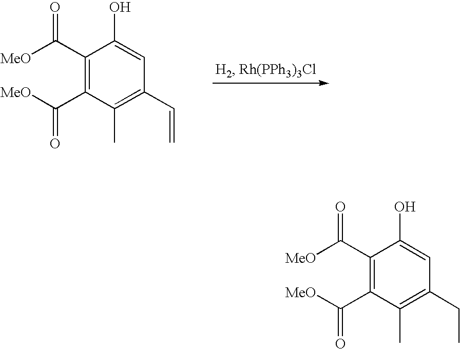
C1(C([MeO])=O)=C(C([MeO])=O)C(C)=C(CC)C=C1O.C1(C([MeO])=O)=C(C([MeO])=O)C(C)=C(C=C)C=C1O
